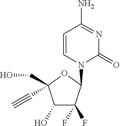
C1=CN(C2C(F)(F)C(O)C(CO)(C#C)O2)C(=O)N=C1N
